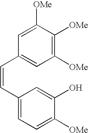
C1=C([OMe])C([OMe])=C([OMe])C=C1C=CC1=CC=C([OMe])C(O)=C1
